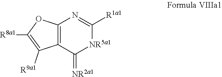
C12=C(C(=[NR2a1])[NR5a1]C([R1a1])=N1)C([R9a1])=C([R8a1])O2
